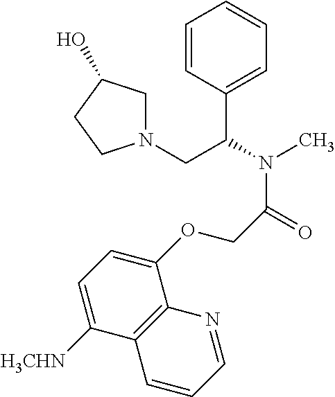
C1=CC(C(N(C)C(=O)COC2=CC=C([H3CHN])C3=C2N=CC=C3)CN2CC(O)CC2)=CC=C1
